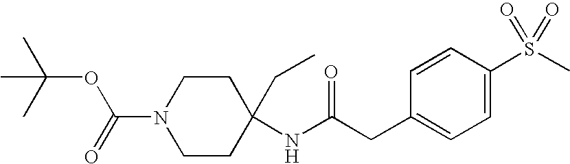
C1CN(C(=O)OC(C)(C)C)CCC1(NC(CC1=CC=C(S(C)(=O)=O)C=C1)=O)CC
